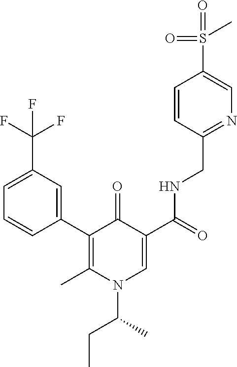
C1(C2=C(C)N(C(CC)C)C=C(C(=O)NCC3=NC=C(S(=O)(=O)C)C=C3)C2=O)=CC(C(F)(F)F)=CC=C1
